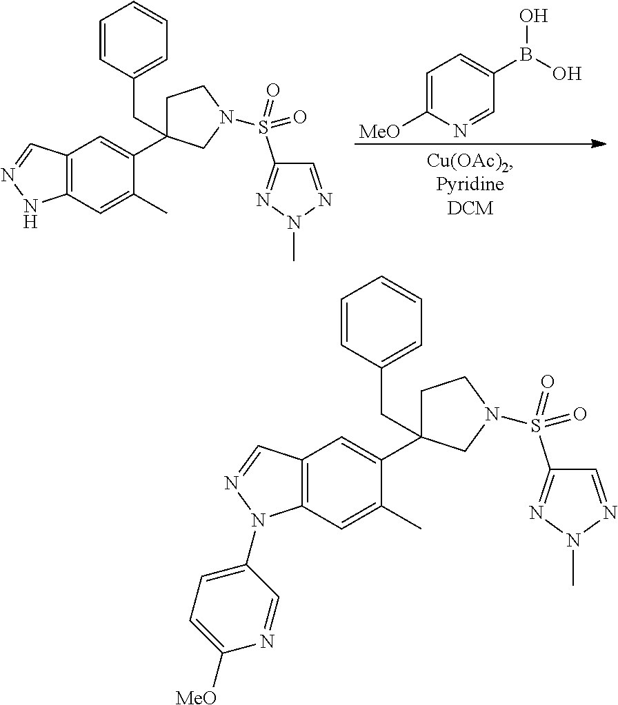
C1=C([MeO])N=CC(B(O)O)=C1.C12=C(C=C(C)C(C3(CC4=CC=CC=C4)CCN(S(C4=NN(C)N=C4)(=O)=O)C3)=C1)NN=C2.C12=C(C=C(C)C(C3(CC4=CC=CC=C4)CCN(S(C4=NN(C)N=C4)(=O)=O)C3)=C1)N(C1=CC=C([MeO])N=C1)N=C2
